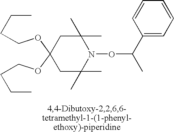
C(OC1(OCCCC)CC(C)(C)N(OC(C)C2=CC=CC=C2)C(C)(C)C1)CCC
